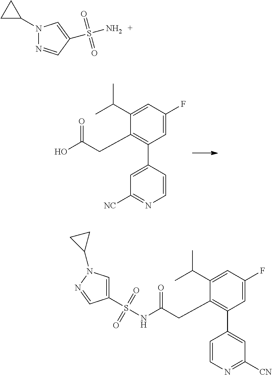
C1=C(F)C=C(C(C)C)C(CC(=O)O)=C1C1=CC([NC])=NC=C1.C1=C(F)C=C(C(C)C)C(CC(=O)NS(C2=CN(C3CC3)N=C2)(=O)=O)=C1C1=CC([CN])=NC=C1.N1(C2CC2)N=CC(S(N)(=O)=O)=C1
